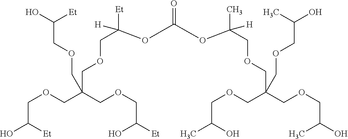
C(C([Et])O)OCC(COCC(O)[Et])(COCC([Et])([H])OC(OC(COCC(COCC(O)C)(COCC(C)O)COCC(O)C)(C)[H])=O)COCC(O)[Et]
